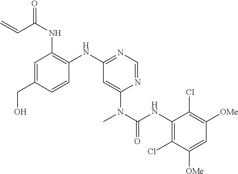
C1=C(CO)C=CC(NC2=NC=NC(N(C(NC3=C(Cl)C([OMe])=CC([OMe])=C3Cl)=O)C)=C2)=C1NC(C=C)=O
